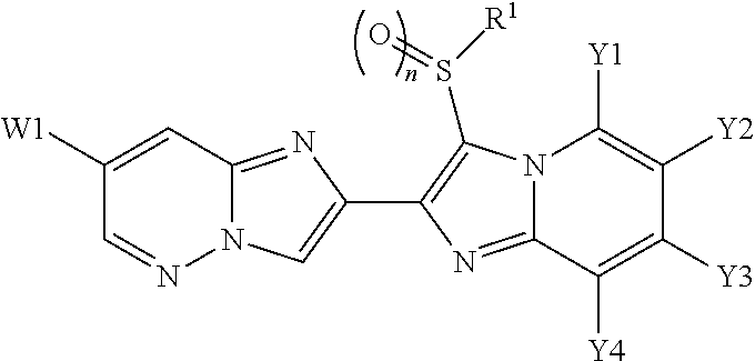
C1([W1])=CC2=NC(C3=C(S([R1])=O)N4C(=N3)C([Y4])=C([Y3])C([Y2])=C4[Y1])=CN2N=C1
